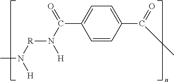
CN([H])[R]N([H])C(C1=CC=C(C(C)=O)C=C1)=O
